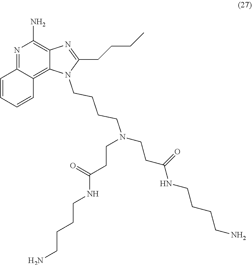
N1=C2C(=C3C(=C1N)N=C(CCCC)N3CCCCN(CCC(NCCCCN)=O)CCC(NCCCCN)=O)C=CC=C2
